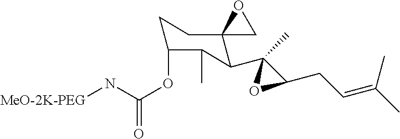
[MeO-2K-PEG]NC(OC1CCC2(C(C3(C)C(CC=C(C)C)O3)C1C)CO2)=O
